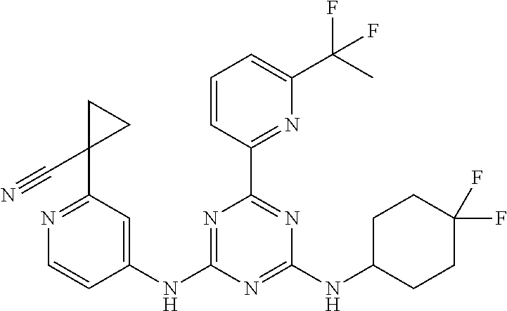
N1=C(NC2=CC(C3(C#N)CC3)=NC=C2)N=C(NC2CCC(F)(F)CC2)N=C1C1=NC(C(C)(F)F)=CC=C1
